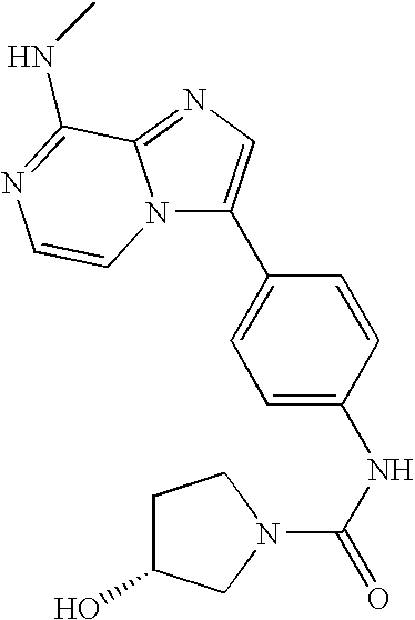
C1=C(C2=CN=C3N2C=CN=C3NC)C=CC(NC(N2CCC(O)C2)=O)=C1
